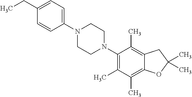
C1(CC)=CC=C(N2CCN(C3=C(C)C(C)=C4C(=C3C)CC(C)(C)O4)CC2)C=C1
